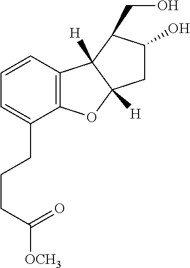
C12=C(C=CC=C1CCCC([OCH3])=O)C1([H])C([H])(O2)CC(O)C1CO
